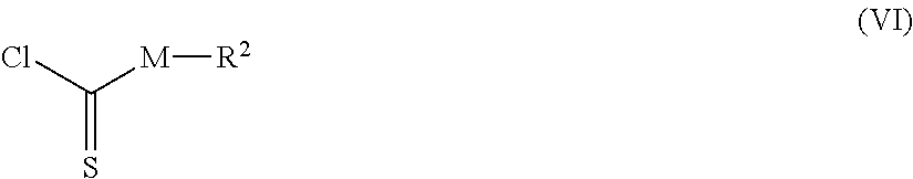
S=C([M][R2])Cl
